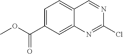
O(C(C1=CC=C2C(=C1)N=C(Cl)N=C2)=O)C
